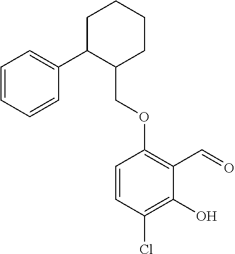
C1C(C2=CC=CC=C2)C(COC2=C(C=O)C(O)=C(Cl)C=C2)CCC1
